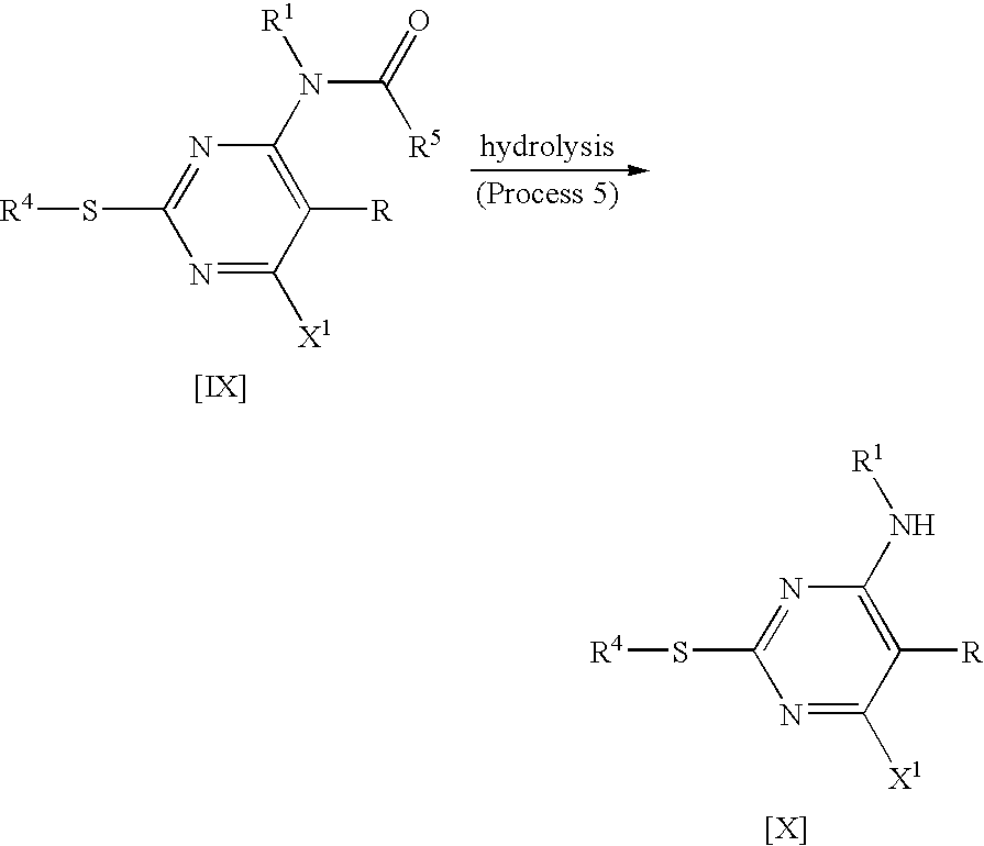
N1=C(S[R4])N=C([X1])C([R])=C1N(C(=O)[R5])[R1].[[IX]].N1=C(S[R4])N=C([X1])C([R])=C1N[R1].[[X]]
